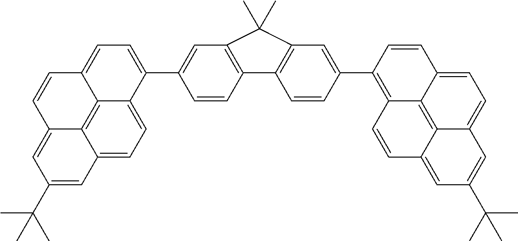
C12=CC(C(C)(C)C)=CC3=CC=C4C(=C13)C(=CC=C4C1=CC3=C(C=C1)C1=C(C=C(C4=C5C6=C7C(=CC(C(C)(C)C)=CC7=CC=C6C=C4)C=C5)C=C1)C3(C)C)C=C2
